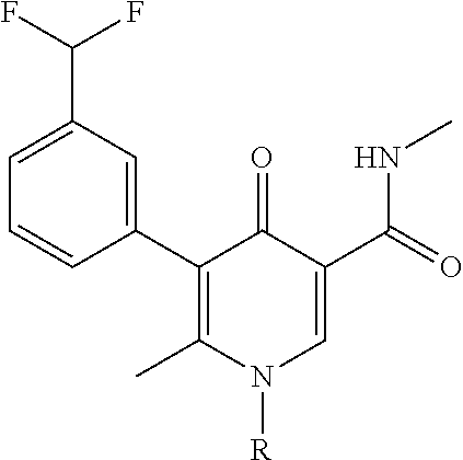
C1(C2=C(C)N([R])C=C(C(=O)NC)C2=O)=CC(C(F)F)=CC=C1
